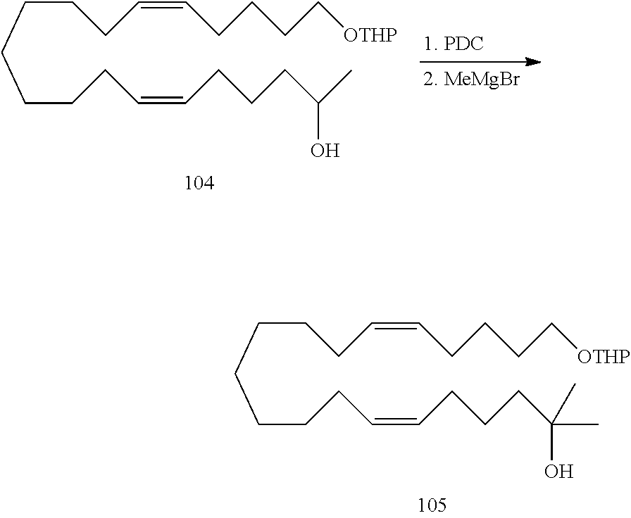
C(CCC=CCCCC[OTHP])CCCCC=CCCCC(O)C.C(CCC=CCCCC[OTHP])CCCCC=CCCCC(O)(C)C
